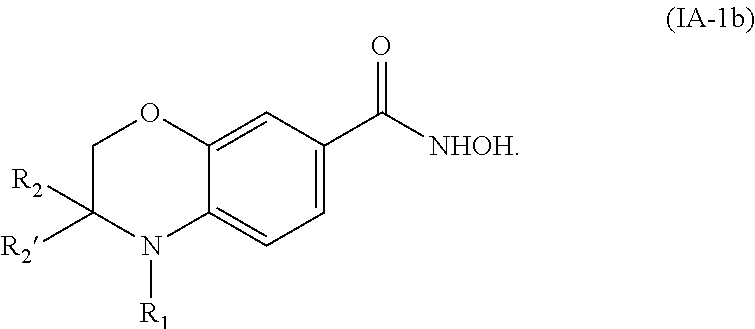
C1=C(C([NHOH])=O)C=C2C(=C1)N([R1])C([R2])([R2])CO2
